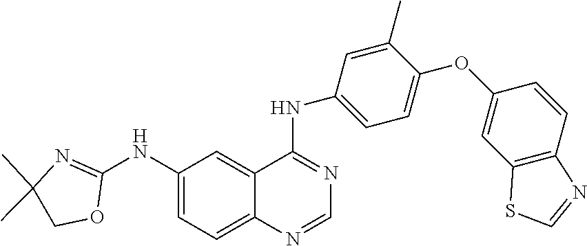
C1(NC2=NC(C)(C)CO2)=CC=C2C(=C1)C(NC1=CC=C(OC3=CC4=C(C=C3)N=CS4)C(C)=C1)=NC=N2
